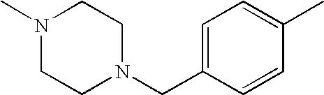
C1N(C)CCN(CC2=CC=C(C)C=C2)C1
